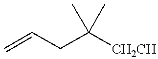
C=CCC([CH2CH])(C)C
